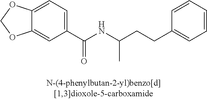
C12=CC(C(NC(C)CCC3=CC=CC=C3)=O)=CC=C1OCO2
